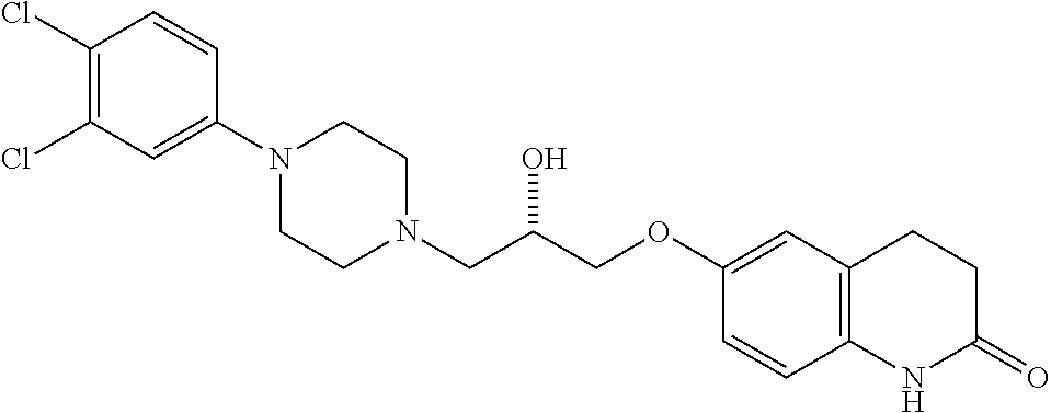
C1(Cl)=C(Cl)C=C(N2CCN(CC(COC3=CC4=C(C=C3)NC(=O)CC4)O)CC2)C=C1
